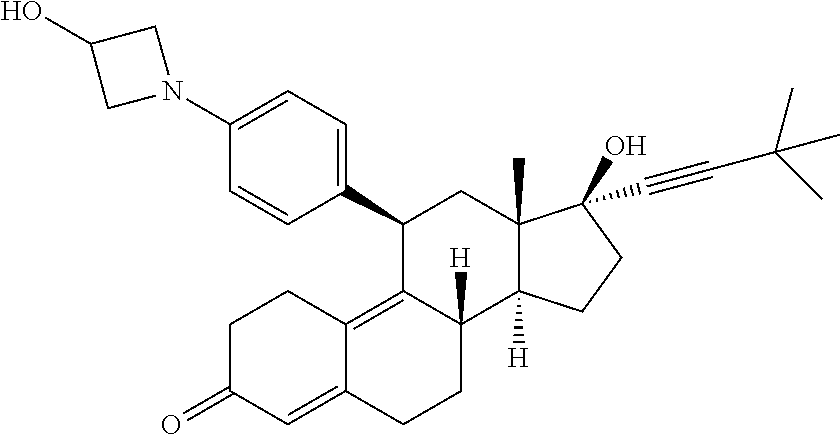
N1(C2=CC=C(C3C4=C5C(=CC(=O)CC5)CCC4([H])C4([H])C(C)(C3)C(O)(C#CC(C)(C)C)CC4)C=C2)CC(O)C1
